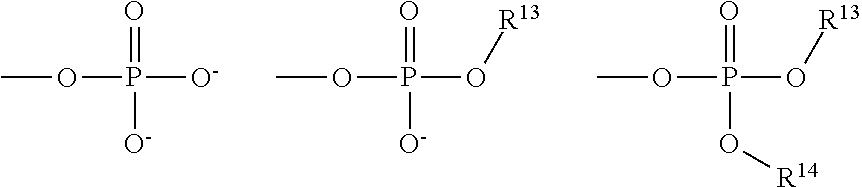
COP([O-])(=O)[O-].COP(O[R13])(=O)[O-].COP(O[R13])(=O)O[R14]
